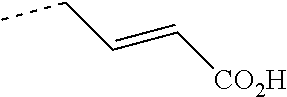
CCC=C[CO2H]
